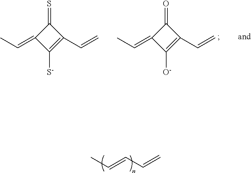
CC=CC=C.C1(=O)C(=CC)C([O-])=C1C=C.C1(=S)C(=CC)C([S-])=C1C=C
